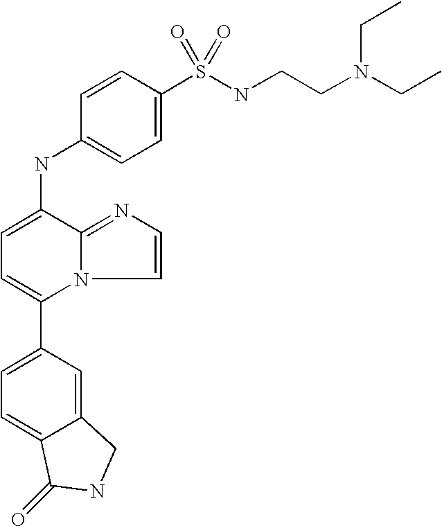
C1(C2=CC=C3C(=C2)CNC3=O)=CC=C(NC2=CC=C(S(NCCN(CC)CC)(=O)=O)C=C2)C2=NC=CN12
